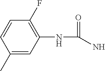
C1(C)=CC(NC(=O)N)=C(F)C=C1
